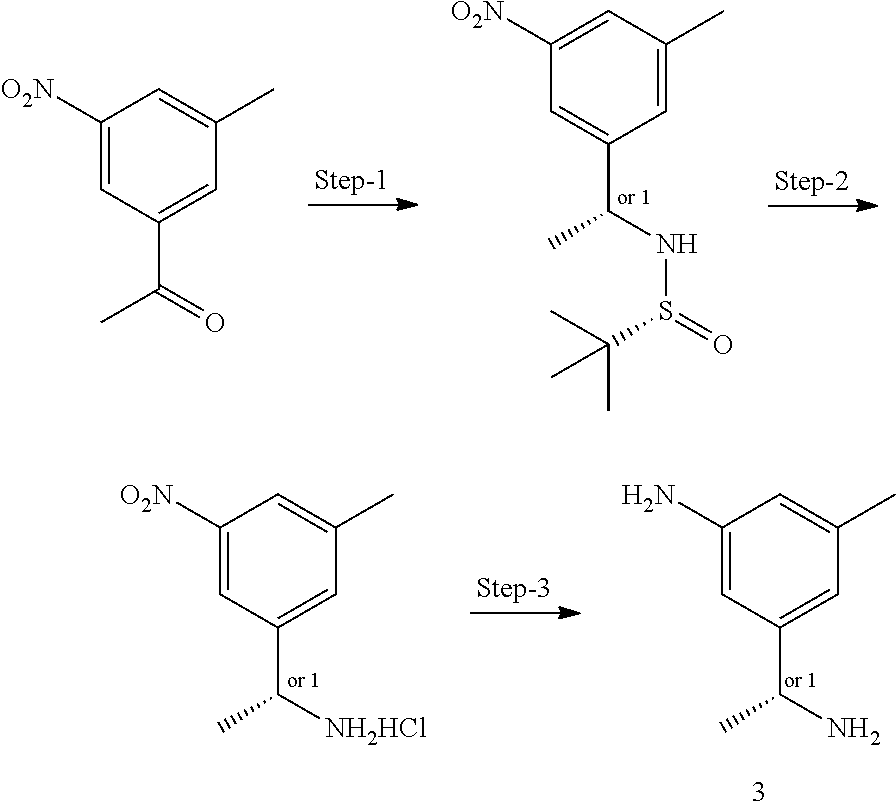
C1=C(C(C)NS(=O)C(C)(C)C)C=C(C)C=C1[O2N].C1=C([O2N])C=C(C)C=C1C(C)=O.C1=C(N)C=C(C)C=C1C(C)N.C1=C([O2N])C=C(C)C=C1C(C)[NH2HCl]
